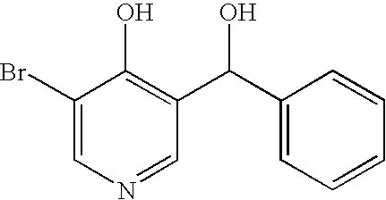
C1(Br)=CN=CC(C(C2=CC=CC=C2)O)=C1O
